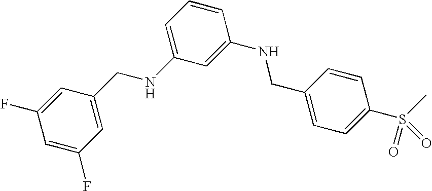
C1=C(F)C=C(CNC2=CC=CC(NCC3=CC=C(S(C)(=O)=O)C=C3)=C2)C=C1F
